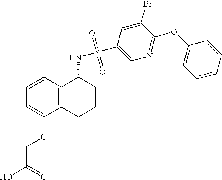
C1=CC2=C(C(OCC(O)=O)=C1)CCCC2NS(=O)(=O)C1=CN=C(OC2=CC=CC=C2)C(Br)=C1
